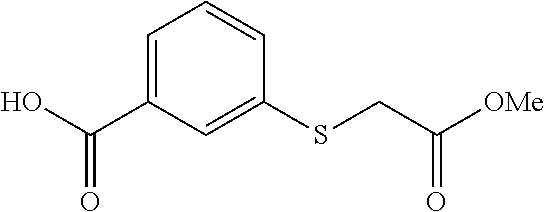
C1=C(C(O)=O)C=C(SCC([OMe])=O)C=C1
